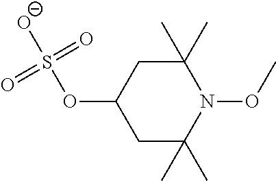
C1C(C)(C)N(OC)C(C)(C)CC1OS([O-])(=O)=O
